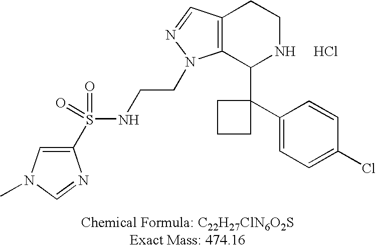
C12=C(C(C3(C4=CC=C(Cl)C=C4)CCC3)NCC1)N(CCNS(C1=CN(C)C=N1)(=O)=O)N=C2.Cl
